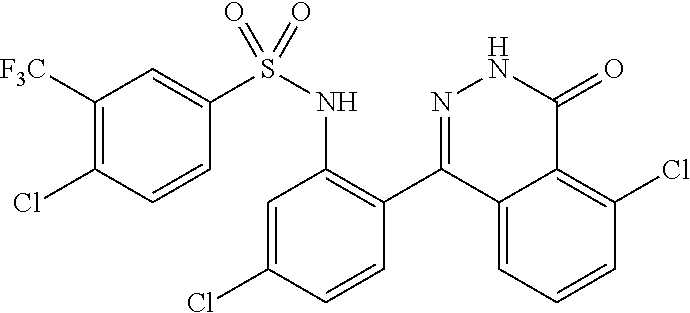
C1=C(Cl)C=CC(C2=NNC(=O)C3=C(Cl)C=CC=C23)=C1NS(=O)(C1=CC([F3C])=C(Cl)C=C1)=O
